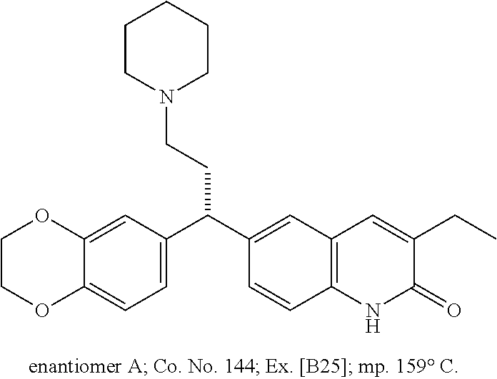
C1OC2=CC(C(C3=CC4=C(C=C3)NC(=O)C(CC)=C4)CCN3CCCCC3)=CC=C2OC1
